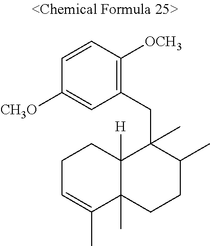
C1([CH3O])=CC(CC2(C)C3([H])C(C)(CCC2C)C(C)=CCC3)=C([OCH3])C=C1
